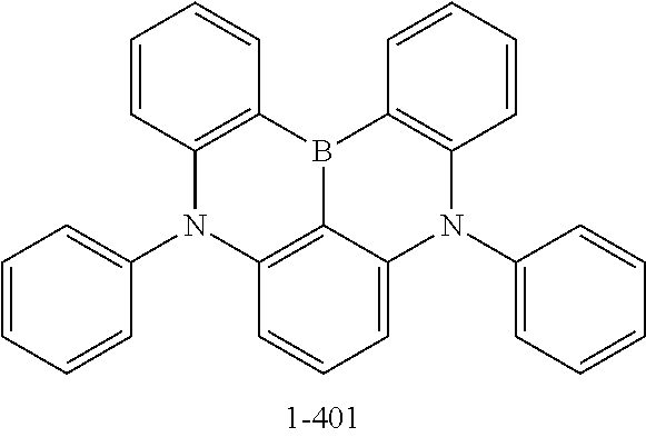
C12=C3C(=CC=C1)N(C1=CC=CC=C1)C1=C(B3C3=C(N2C2=CC=CC=C2)C=CC=C3)C=CC=C1
